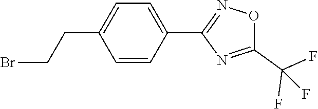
C1=CC(C2=NOC(C(F)(F)F)=N2)=CC=C1CCBr
